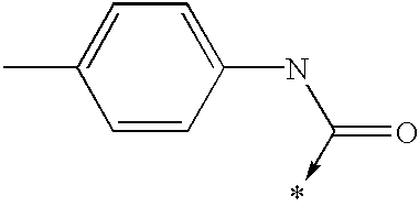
C1=CC(NC(=O)->*)=CC=C1C
